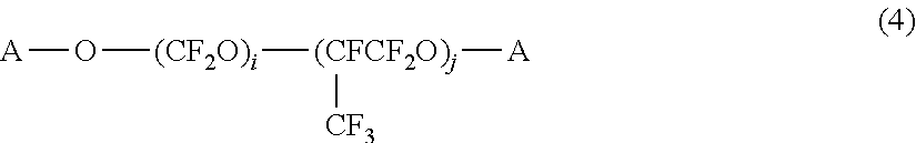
[A]O[(CF2O)i][(CFCF2O)j]([CF3])[A]
